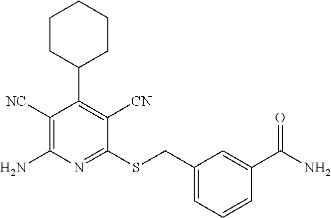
C1([NC])=C(N)N=C(SCC2=CC=CC(C(N)=O)=C2)C([CN])=C1C1CCCCC1
